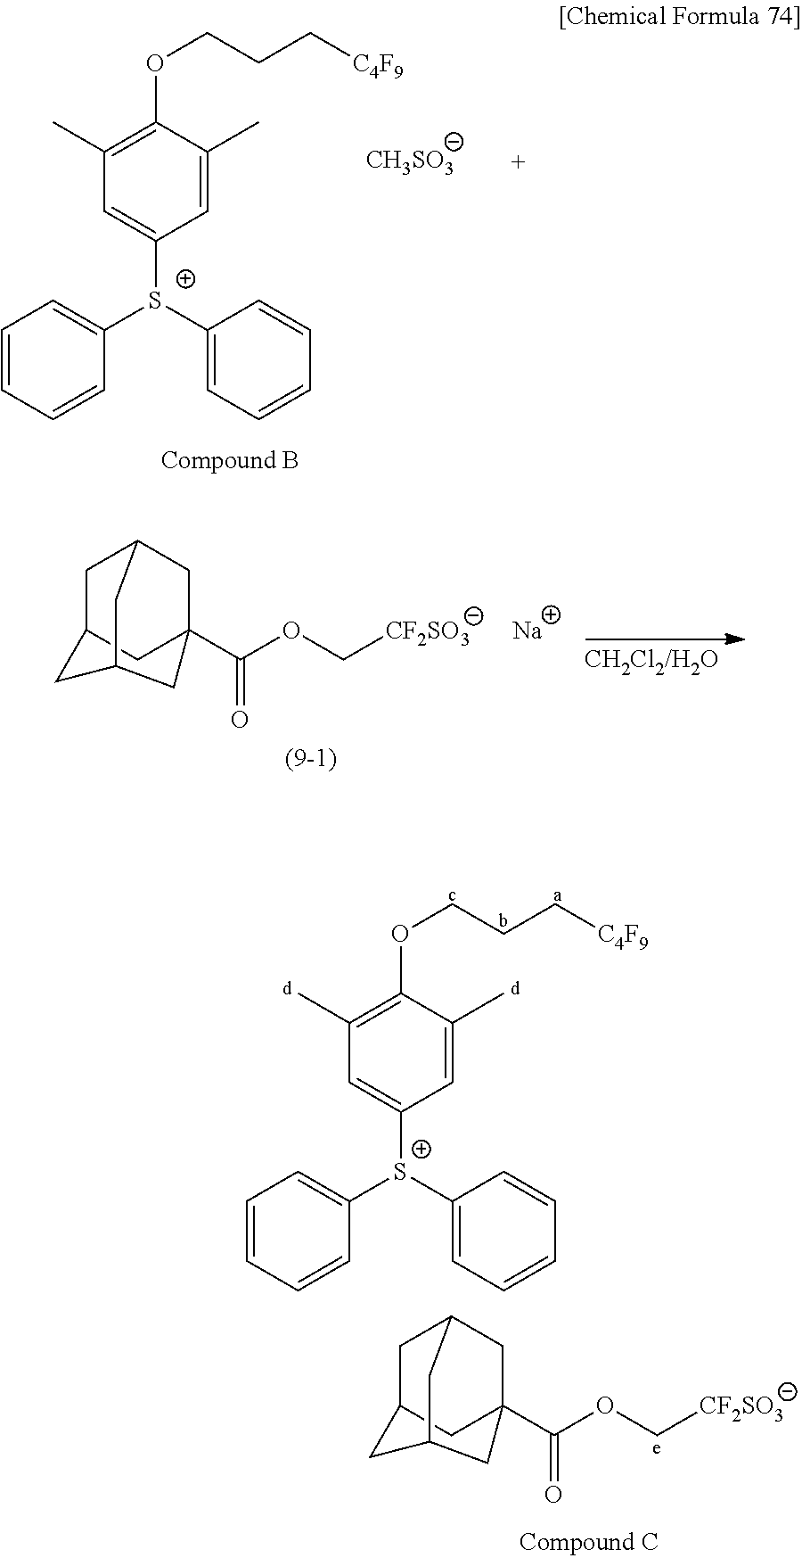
[CH3SO3].C1(C)=C(OCCC[C4F9])C(C)=CC([S+](C2=CC=CC=C2)C2=CC=CC=C2)=C1.C1C2CC3(C(=O)OC[CF2SO3])CC1CC(C3)C2.[Na].C1=CC=CC([S+](C2=CC=CC=C2)C2=CC(C)=C(OCCC[C4F9])C(C)=C2)=C1.C1C2CC3(C(=O)OC[CF2SO3])CC1CC(C3)C2
